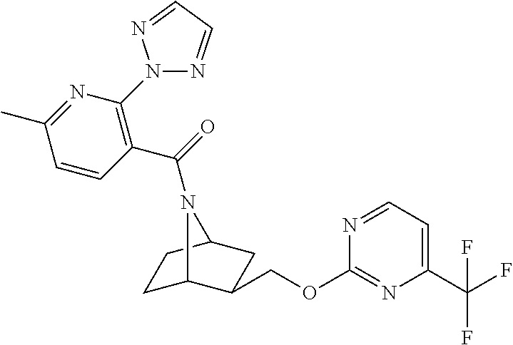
C1C2C(COC3=NC(C(F)(F)F)=CC=N3)CC(C1)N2C(=O)C1=C(N2N=CC=N2)N=C(C)C=C1
